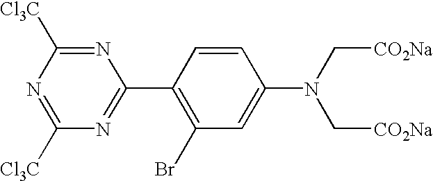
N1=C([Cl3C])N=C([Cl3C])N=C1C1=C(Br)C=C(N(C[CO2Na])C[CO2Na])C=C1
